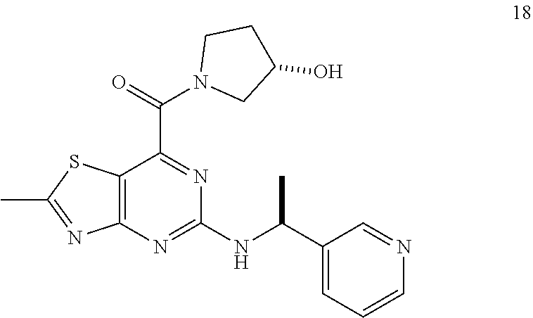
C12=C(N=C(NC(C3=CC=CN=C3)C)N=C1C(N1CC(O)CC1)=O)N=C(C)S2
